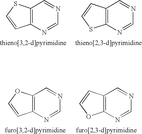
C12=C(N=CN=C1)C=CS2.C12=C(N=CN=C1)SC=C2.C12=C(N=CN=C1)C=CO2.C12=C(N=CN=C1)OC=C2
